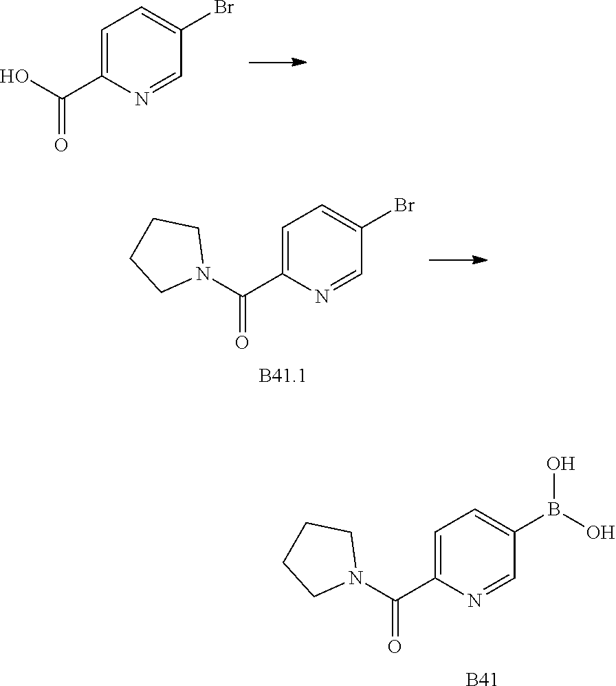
C1=C(C(O)=O)N=CC(Br)=C1.C1=C(C(N2CCCC2)=O)N=CC(Br)=C1.C1=C(C(N2CCCC2)=O)N=CC(B(O)O)=C1.[B41]
